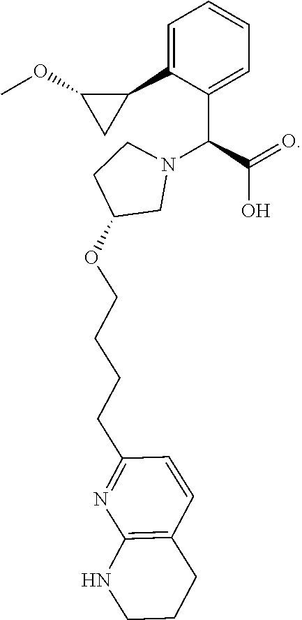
C12=C(C=CC(CCCCOC3CN(C(C(=O)O)C4=CC=CC=C4C4C(OC)C4)CC3)=N1)CCCN2
